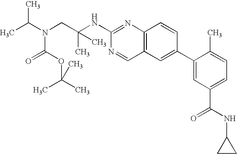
C12=C(C=C(C3=CC(C(NC4CC4)=O)=CC=C3C)C=C1)C=NC(NC(CN(C(C)C)C(OC(C)(C)C)=O)(C)C)=N2
